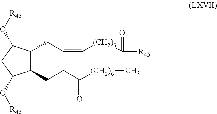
C1(CCC([(CH2)6]C)=O)C(CC=C[(CH2)3]C([R45])=O)C(O[R46])CC1O[R46]
